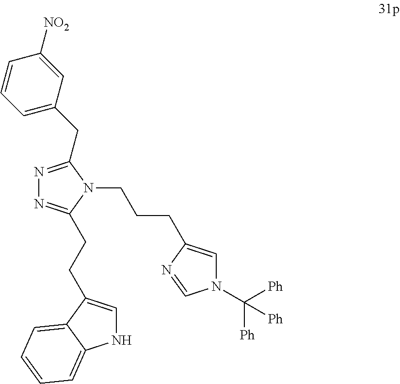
N1=C(CC2=CC=CC([NO2])=C2)N(CCCC2=CN(C([Ph])([Ph])[Ph])C=N2)C(CCC2=CNC3=CC=CC=C23)=N1
